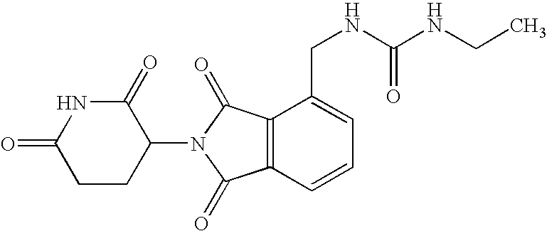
C1(=O)CCC(N2C(=O)C3=C(C=CC=C3CNC(NCC)=O)C2=O)C(=O)N1
